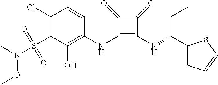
C1(S(=O)(=O)N(OC)C)=C(Cl)C=CC(NC2=C(NC(CC)C3=CC=CS3)C(=O)C2=O)=C1O
